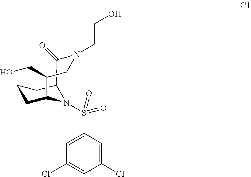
C1=C(S(=O)(=O)N2C3CCCC2C(=O)N(CCO)CC3CO)C=C(Cl)C=C1Cl
